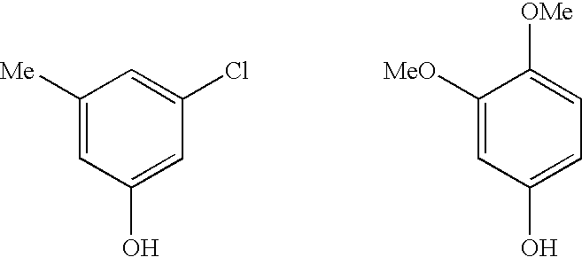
C1([Me])=CC(O)=CC(Cl)=C1.C1([MeO])=CC(O)=CC=C1[OMe]
